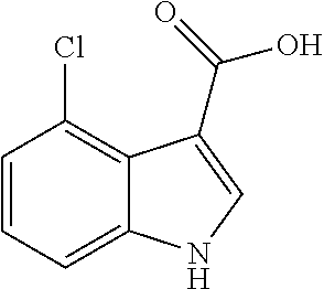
C1=CC=C2C(=C1Cl)C(C(=O)O)=CN2
